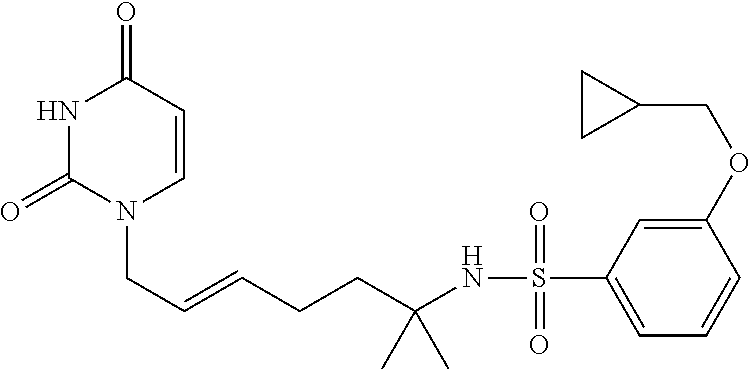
N1C(=O)N(CC=CCCC(NS(C2=CC=CC(OCC3CC3)=C2)(=O)=O)(C)C)C=CC1=O
